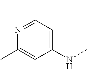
N1=C(C)C=C(NC)C=C1C
